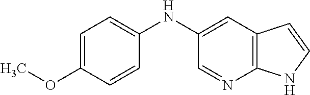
C12=C(C=C(NC3=CC=C(OC)C=C3)C=N1)C=CN2
